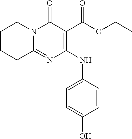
N(C1=C(C(OCC)=O)C(=O)N2C(=N1)CCCC2)C1=CC=C(O)C=C1
